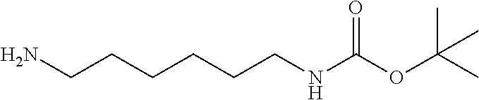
NCCCCCCNC(OC(C)(C)C)=O
